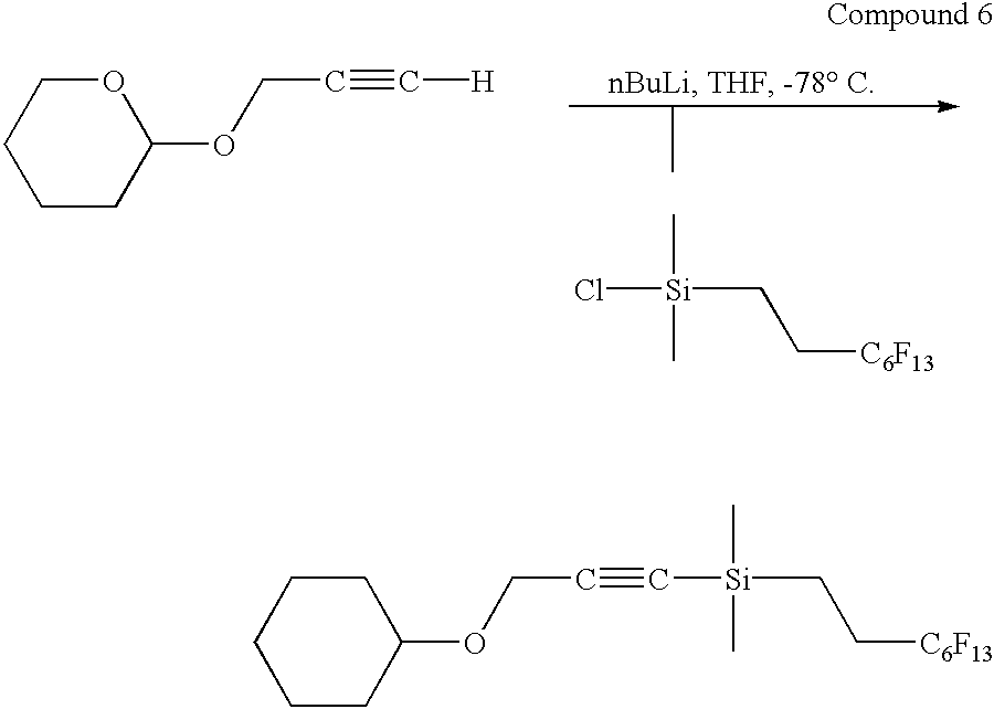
Cl[Si](CC[C6F13])(C)C.C1CCC(OCC#C[H])OC1.C1CC(OCC#C[Si](CC[C6F13])(C)C)CCC1
